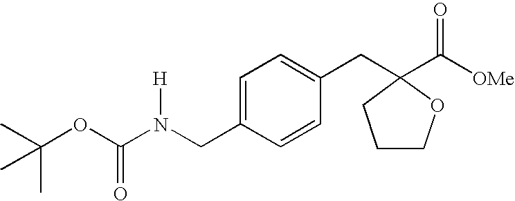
C1=C(CN(C(OC(C)(C)C)=O)[H])C=CC(CC2(C([OMe])=O)CCCO2)=C1
